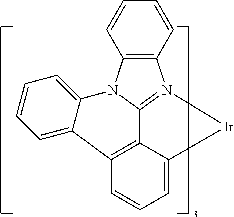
C12=C(N3C4=N1[Ir]C1=CC=CC(=C41)C1=CC=CC=C31)C=CC=C2
